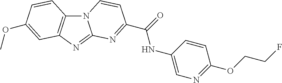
N12C3=C(N=C1N=C(C(=O)NC1=CN=C(OCCF)C=C1)C=C2)C=C(OC)C=C3
